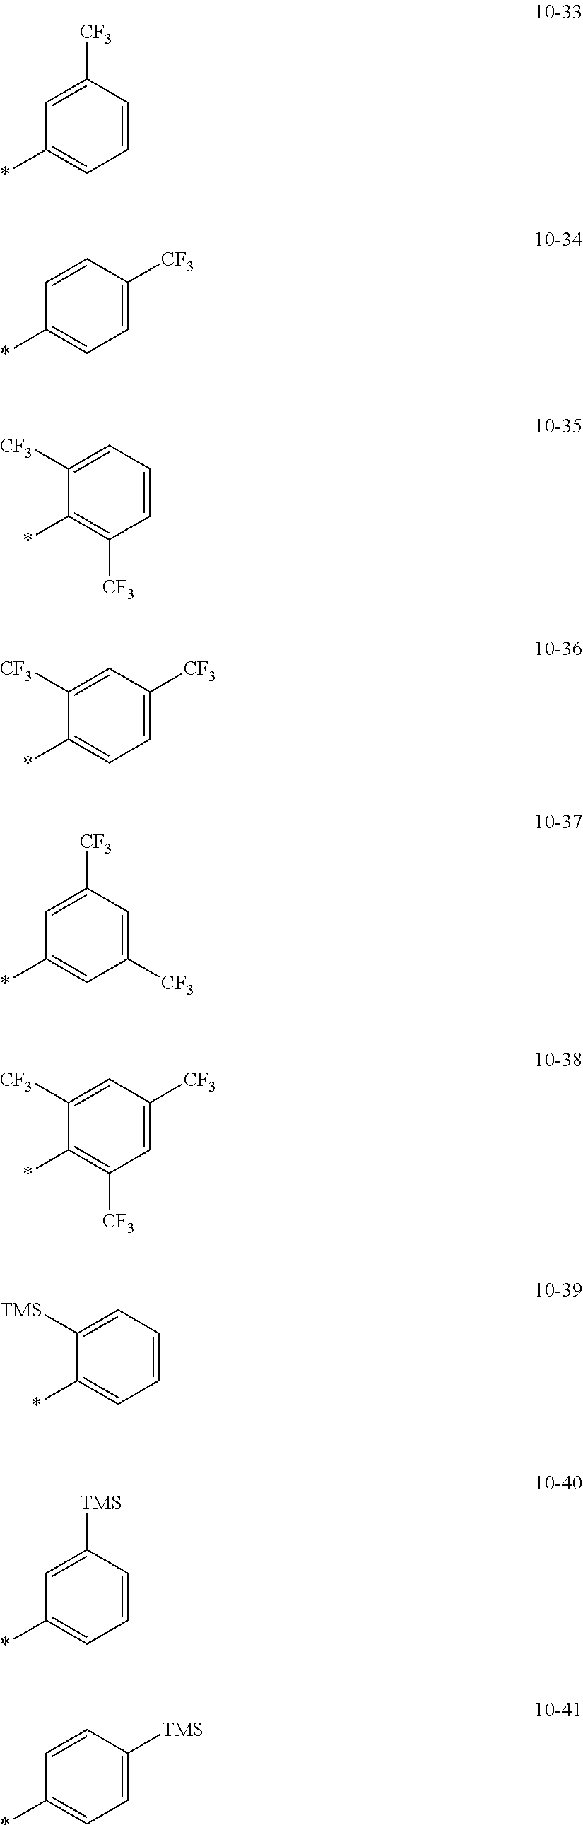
C1=C([CF3])C=CC=C1*.C1=CC([CF3])=CC=C1*.C1([CF3])=CC=CC([CF3])=C1*.C1([CF3])=CC([CF3])=CC=C1*.C1=C([CF3])C=C([CF3])C=C1*.C1([CF3])=CC([CF3])=CC([CF3])=C1*.C1([TMS])=CC=CC=C1*.C1=C([TMS])C=CC=C1*.C1=CC([TMS])=CC=C1*
